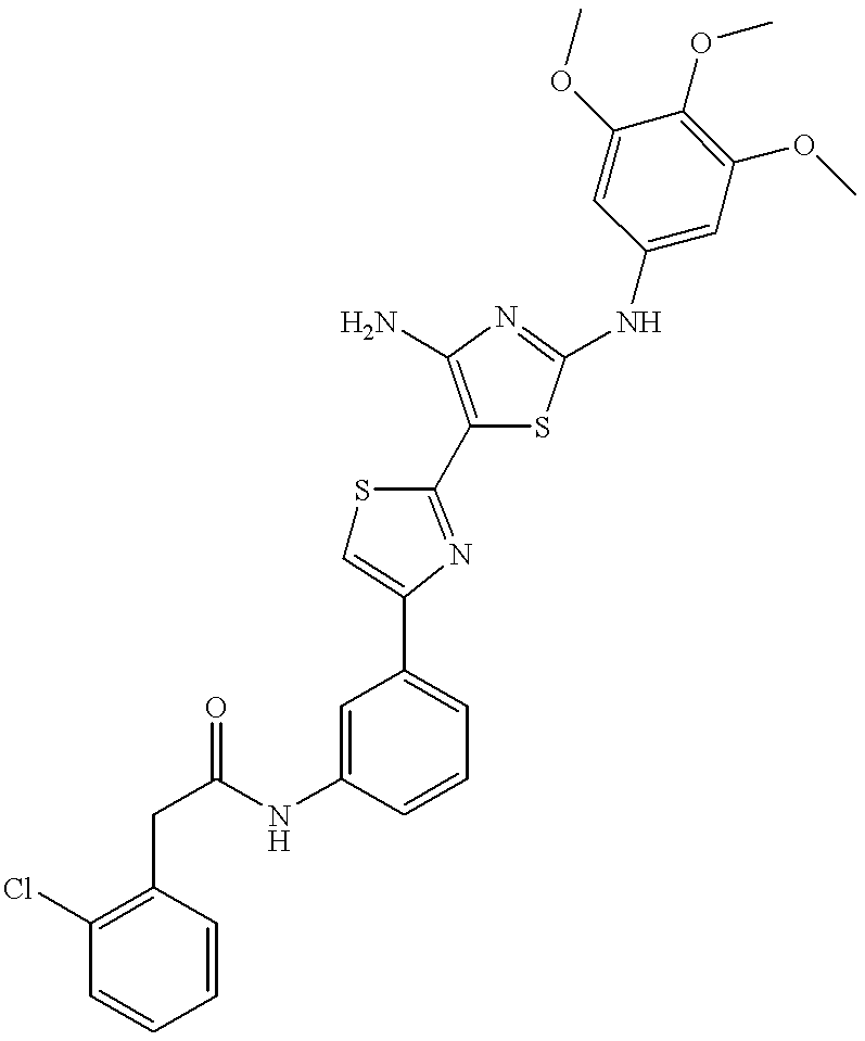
C(NC1=CC(C2=CSC(C3=C(N)N=C(NC4=CC(OC)=C(OC)C(OC)=C4)S3)=N2)=CC=C1)(=O)CC1=C(Cl)C=CC=C1
